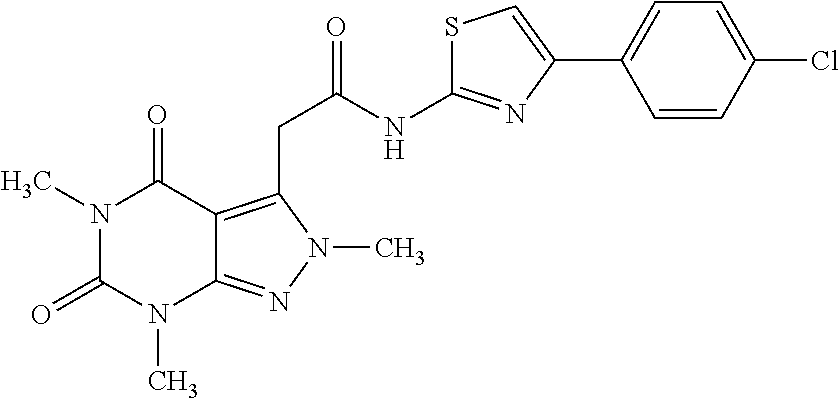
N1(C)C(=O)N(C)C2=NN(C)C(CC(NC3=NC(C4=CC=C(Cl)C=C4)=CS3)=O)=C2C1=O
